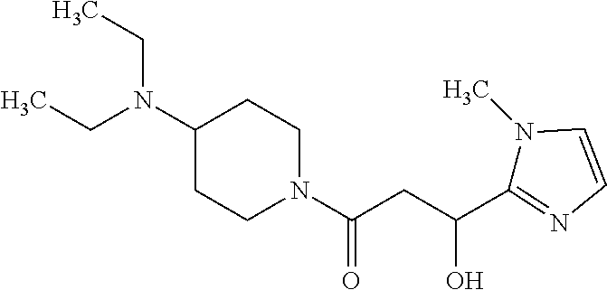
N1(C)C=CN=C1C(CC(=O)N1CCC(N(CC)CC)CC1)O
